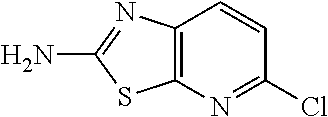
C12=C(N=C(Cl)C=C1)SC(N)=N2
